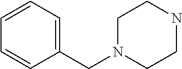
C1(CN2CCNCC2)=CC=CC=C1
